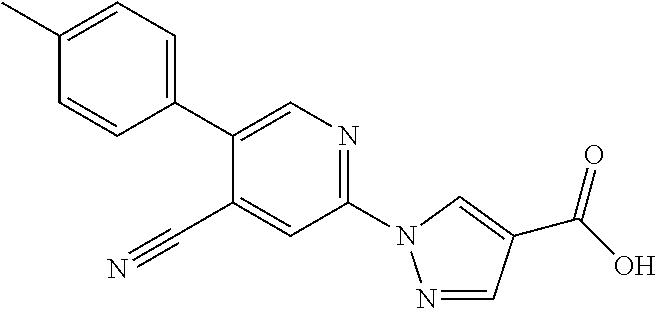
C1=CC(C2=CN=C(N3N=CC(C(=O)O)=C3)C=C2C#N)=CC=C1C
